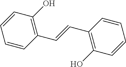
C1=CC=CC(O)=C1C=CC1=C(O)C=CC=C1
